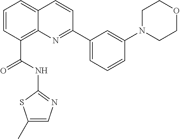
C1=CC(C(=O)NC2=NC=C(C)S2)=C2C(=C1)C=CC(C1=CC=CC(N3CCOCC3)=C1)=N2
